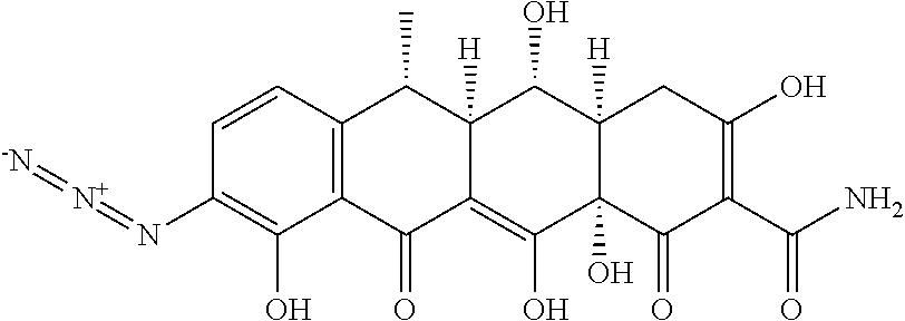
C1=CC2=C(C(O)=C1N=[N+]=[-N])C(=O)C1=C(O)C3(O)C([H])(C(O)C1([H])C2C)CC(O)=C(C(N)=O)C3=O
